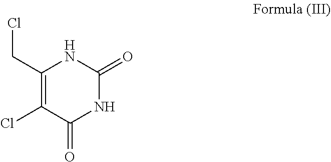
C1(=O)NC(CCl)=C(Cl)C(=O)N1
